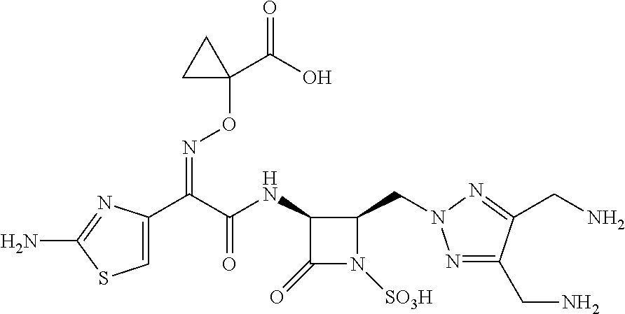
C1=C(C(C(NC2C(=O)N([SO3H])C2CN2N=C(CN)C(CN)=N2)=O)=NOC2(C(=O)O)CC2)N=C(N)S1
